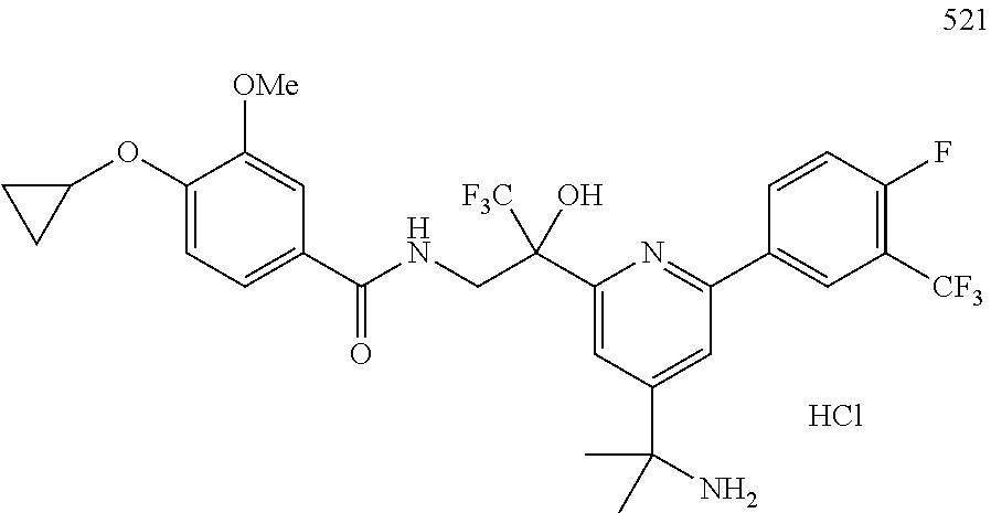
C1(C(NCC(C2=CC(C(C)(N)C)=CC(C3=CC([CF3])=C(F)C=C3)=N2)([F3C])O)=O)=CC=C(OC2CC2)C([OMe])=C1.Cl
